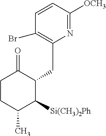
N1=C([OCH3])C=CC(Br)=C1CC1C(=O)CCC(C)C1[Si(CH3)2Ph]
